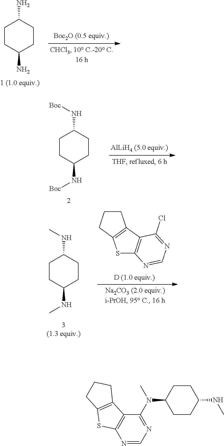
C1C(N)CCC(N)C1.C1C(N[Boc])CCC(N[Boc])C1.C12=C(N=CN=C1Cl)SC1=C2CCC1.C1C(NC)CCC(NC)C1.C12=C(N=CN=C1N(C1CCC(NC)CC1)C)SC1=C2CCC1
